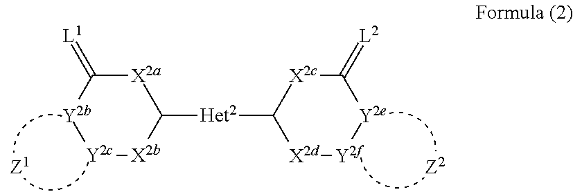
[X2a]1C(=[L1])[Y2b][Y2c][X2b]C1[Het2]C1[X2d][Y2f][Y2e]C(=[L2])[X2c]1
